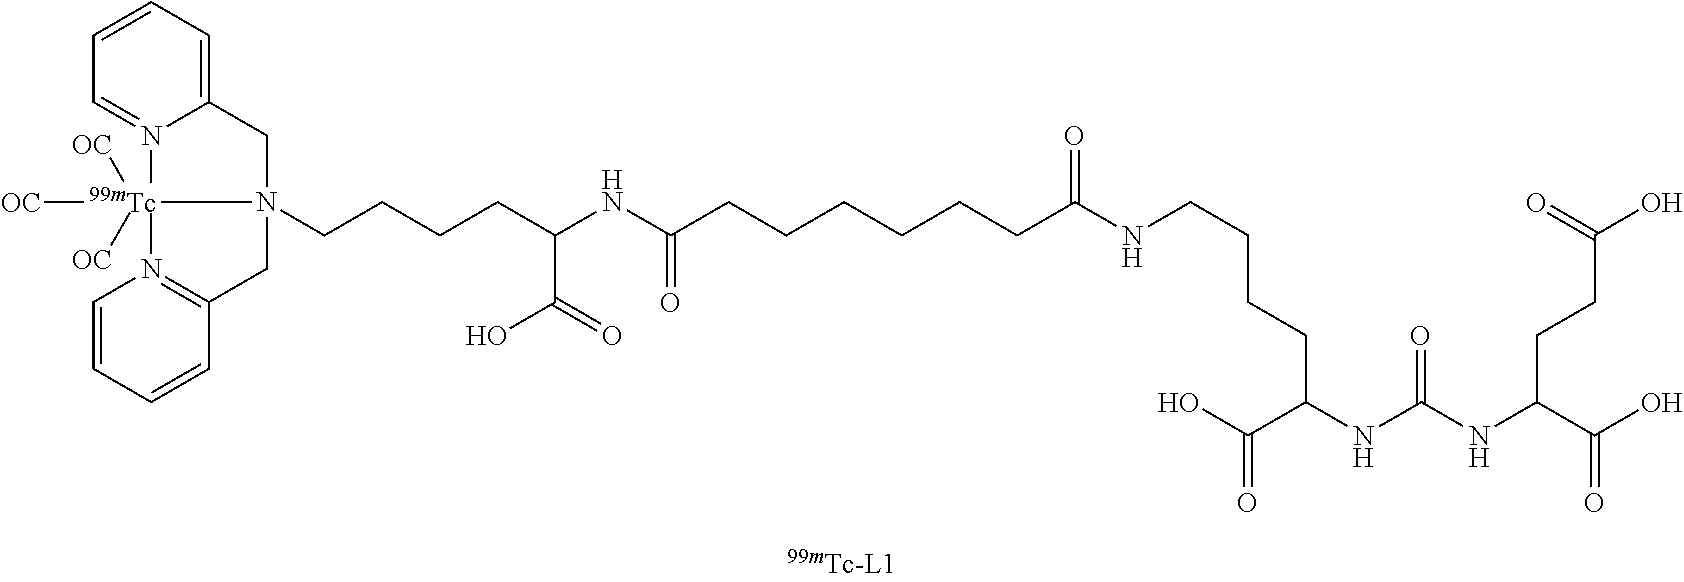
C1=CC=C2CN3(CCCCC(NC(CCCCCCC(NCCCCC(C(=O)O)NC(=O)NC(CCC(=O)O)C(=O)O)=O)=O)C(O)=O)[Tc]([OC])([OC])([OC])(N2=C1)N1=C(C3)C=CC=C1
